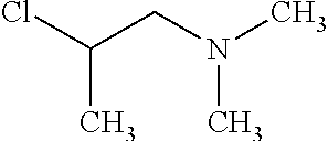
C(CN(C)C)(Cl)C
